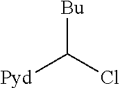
[Bu]C(Cl)[Pyd]
